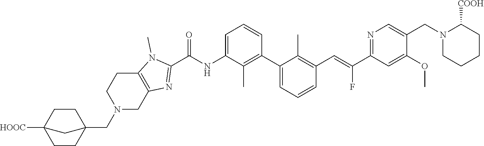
C1(C2=CC=CC(C=C(C3=NC=C(CN4C([COOH])CCCC4)C(OC)=C3)F)=C2C)=C(C)C(NC(C2=NC3=C(N2C)CCN(CC24CCC([HOOC])(CC2)C4)C3)=O)=CC=C1
